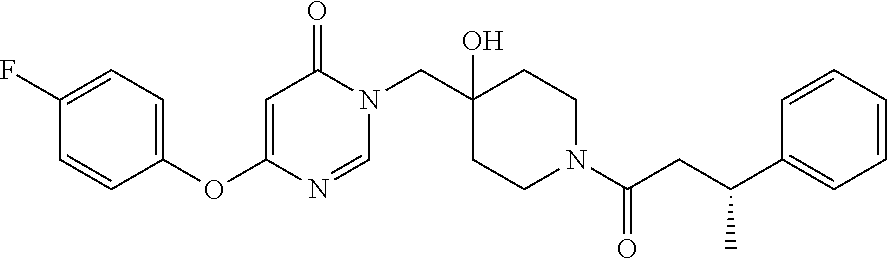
N1(CC2(O)CCN(C(=O)CC(C3=CC=CC=C3)C)CC2)C(=O)C=C(OC2=CC=C(F)C=C2)N=C1
